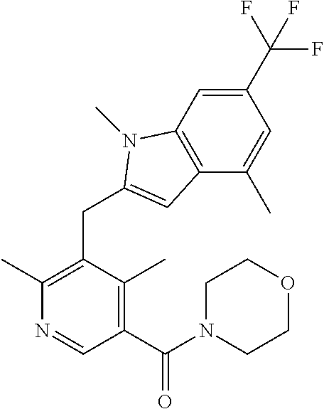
C1(C(F)(F)F)=CC2=C(C(C)=C1)C=C(CC1=C(C)N=CC(C(N3CCOCC3)=O)=C1C)N2C
